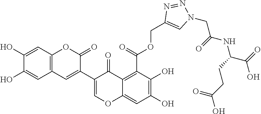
C1(O)=CC2=C(C=C(C3=COC4=CC(O)=C(O)C(C(=O)OCC5=CN(CC(NC(C(=O)O)CCC(O)=O)=O)N=N5)=C4C3=O)C(=O)O2)C=C1O
